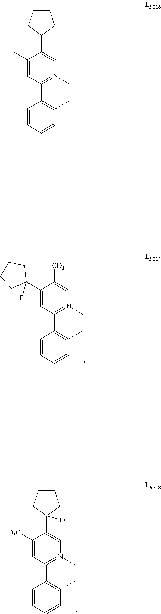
C1=CC=CC(C)=C1C1=N(C)C=C(C2CCCC2)C(C)=C1.C1=CC=CC(C)=C1C1=N(C)C=C([CD3])C(C2([D])CCCC2)=C1.C1=CC=CC(C)=C1C1=N(C)C=C(C2([D])CCCC2)C([D3C])=C1
